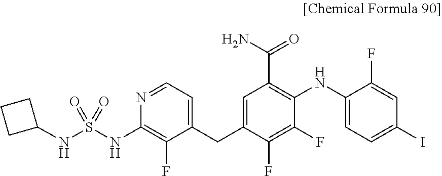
C1=NC(NS(NC2CCC2)(=O)=O)=C(F)C(CC2=CC(C(N)=O)=C(NC3=CC=C(I)C=C3F)C(F)=C2F)=C1
